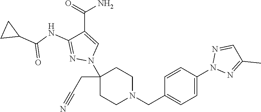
C1(N2C=C(C(N)=O)C(NC(=O)C3CC3)=N2)(CC#N)CCN(CC2=CC=C(N3N=C(C)C=N3)C=C2)CC1
